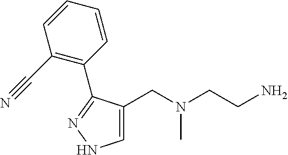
C1=C(CN(CCN)C)C(C2=C(C#N)C=CC=C2)=NN1
